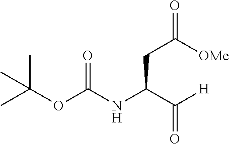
O=C(NC(C([H])=O)CC(=O)[OMe])OC(C)(C)C
